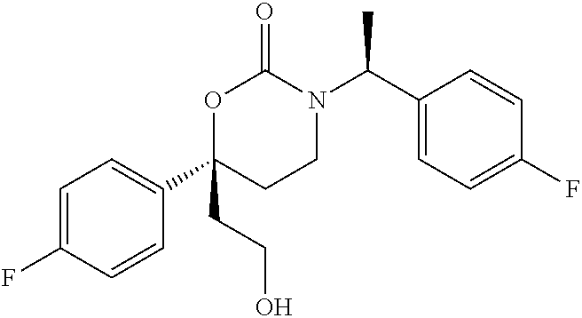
C1=C(F)C=CC(C2(CCO)CCN(C(C3=CC=C(F)C=C3)C)C(=O)O2)=C1
